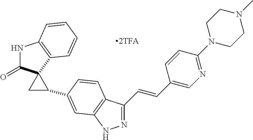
N1C(=O)C2(C3=C1C=CC=C3)CC2C1=CC2=C(C(C=CC3=CN=C(N4CCN(C)CC4)C=C3)=NN2)C=C1
